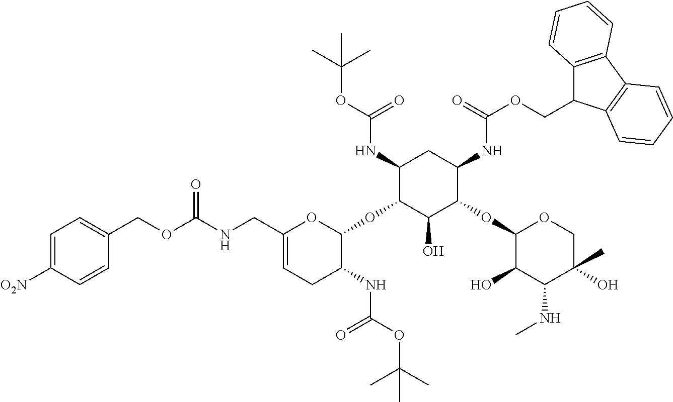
C1=C([O2N])C=CC(COC(NCC2=CCC(NC(OC(C)(C)C)=O)C(OC3C(NC(OC(C)(C)C)=O)CC(NC(OCC4C5=C(C6=C4C=CC=C6)C=CC=C5)=O)C(OC4C(O)C(NC)C(O)(C)CO4)C3O)O2)=O)=C1
